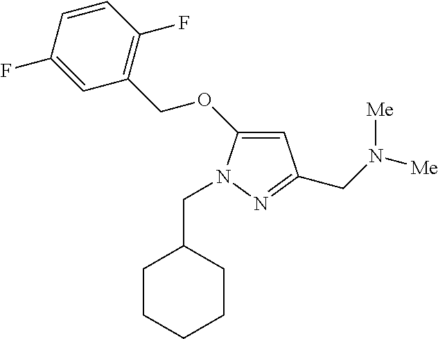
C1=C(OCC2=C(F)C=CC(F)=C2)N(CC2CCCCC2)N=C1CN([Me])[Me]
